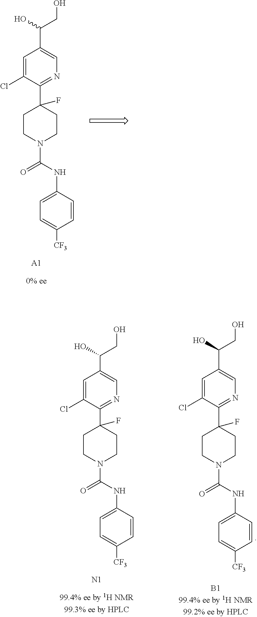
C1=C(Cl)C(C2(F)CCN(C(=O)NC3=CC=C([CF3])C=C3)CC2)=NC=C1C(CO)O.[A1].C1=C(Cl)C(C2(F)CCN(C(=O)NC3=CC=C([CF3])C=C3)CC2)=NC=C1C(CO)O.[N1].C1=C(Cl)C(C2(F)CCN(C(=O)NC3=CC=C([CF3])C=C3)CC2)=NC=C1C(CO)O
